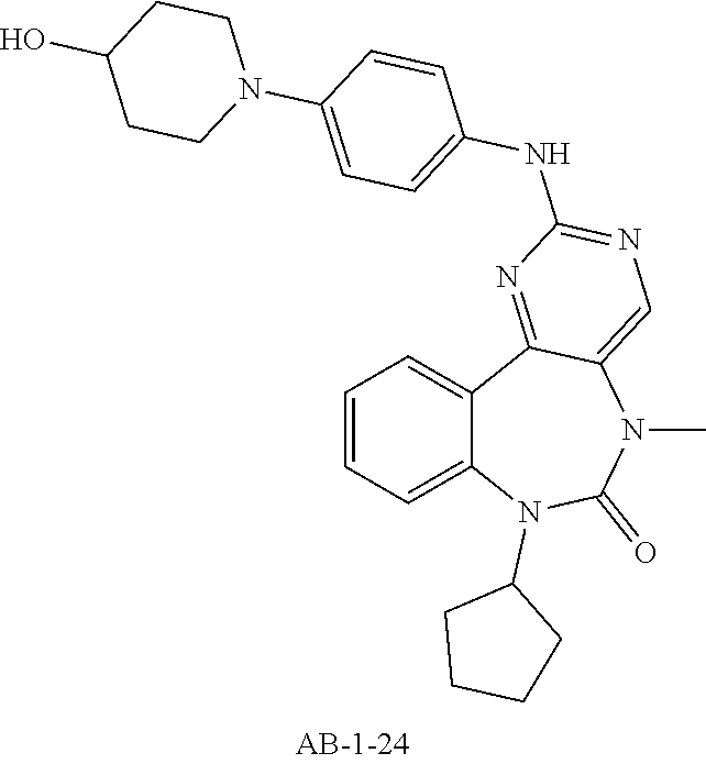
C1=CC=C2C(=C1)C1=NC(NC3=CC=C(N4CCC(O)CC4)C=C3)=NC=C1N(C)C(=O)N2C1CCCC1
